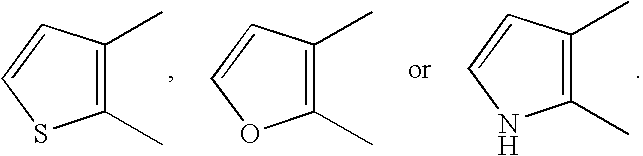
C1(C)=C(C)C=CS1.C1(C)=C(C)C=CO1.C1(C)=C(C)C=CN1
